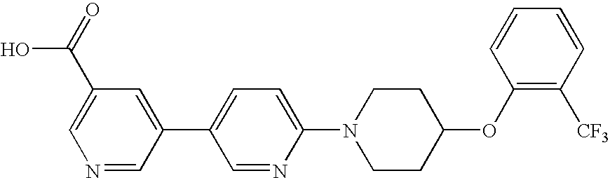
N1=CC(C2=CC=C(N3CCC(OC4=C([CF3])C=CC=C4)CC3)N=C2)=CC(C(=O)O)=C1
